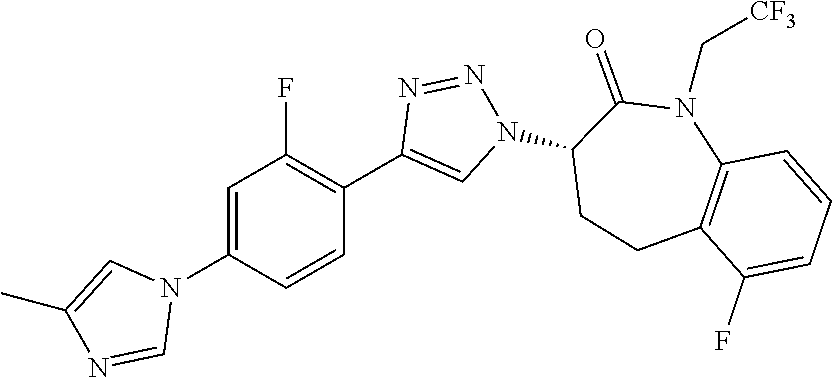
C1(N2C=C(C)N=C2)=CC(F)=C(C2=CN(C3CCC4=C(N(C[CF3])C3=O)C=CC=C4F)N=N2)C=C1
